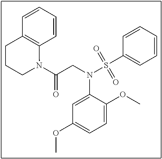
C1=C(N(CC(N2C3=C(CCC2)C=CC=C3)=O)S(C2=CC=CC=C2)(=O)=O)C(OC)=CC=C1OC
